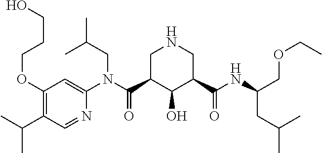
C1(OCCCO)=C(C(C)C)C=NC(N(C(C2C(O)C(C(NC(COCC)CC(C)C)=O)CNC2)=O)CC(C)C)=C1
